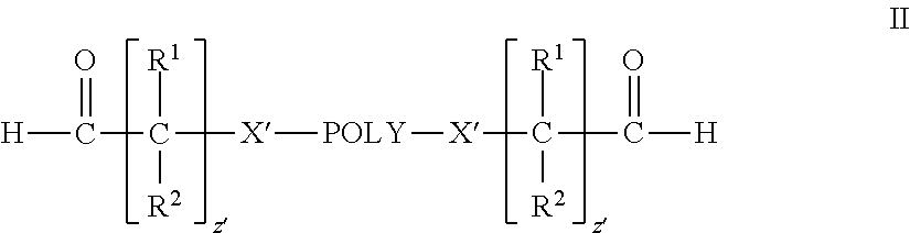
[POLY]([X]C(C([H])=O)([R1])[R2])[X]C(C([H])=O)([R1])[R2]
